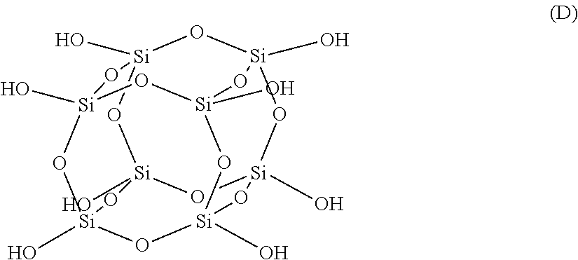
O1[Si]2(O)O[Si]3(O)O[Si]4(O)O[Si]1(O)O[Si]1(O)O[Si](O)(O[Si](O)(O[Si](O)(O1)O4)O3)O2
